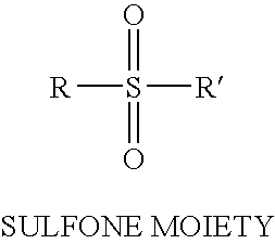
O=S(=O)([R])[R]
